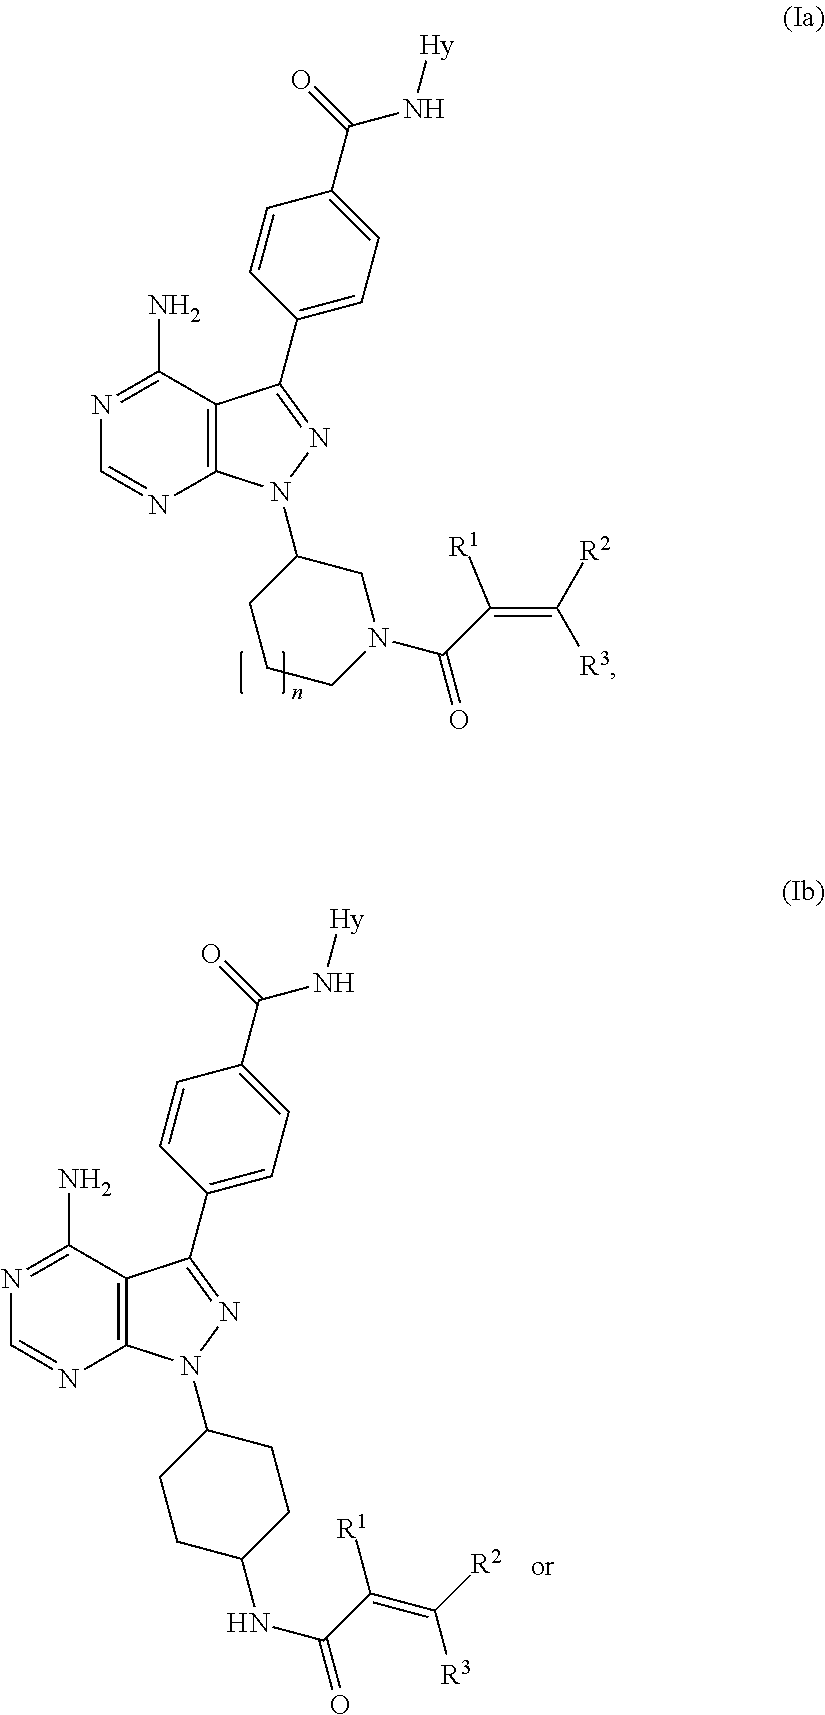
C12=C(C(N)=NC=N1)C(C1=CC=C(C(=O)N[Hy])C=C1)=NN2C1CN(C(=O)C(=C([R3])[R2])[R1])CCC1.C12=C(C(N)=NC=N1)C(C1=CC=C(C(=O)N[Hy])C=C1)=NN2C1CCC(NC(C(=C([R3])[R2])[R1])=O)CC1
